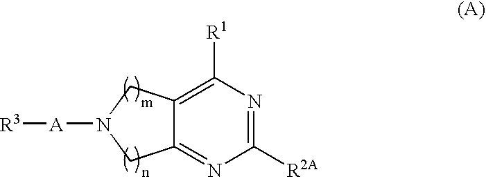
C12=NC([R2A])=NC([R1])=C1CN([A][R3])C2
